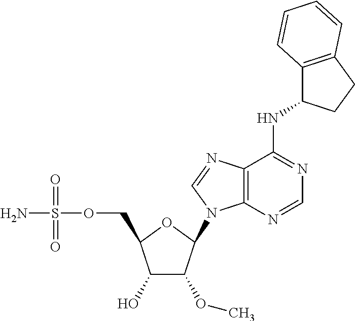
C1(O)C(OC)C(N2C3=C(C(NC4C5=C(CC4)C=CC=C5)=NC=N3)N=C2)OC1COS(N)(=O)=O
